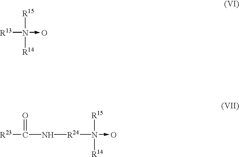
[R13]N(->O)([R15])[R14].[R23]C(N[R24]N(->O)([R15])[R14])=O
